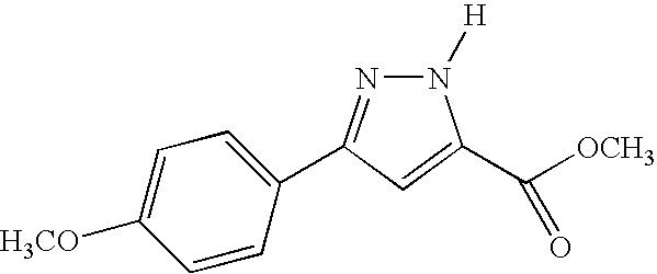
N1=C(C2=CC=C([H3CO])C=C2)C=C(C([OCH3])=O)N1[H]
